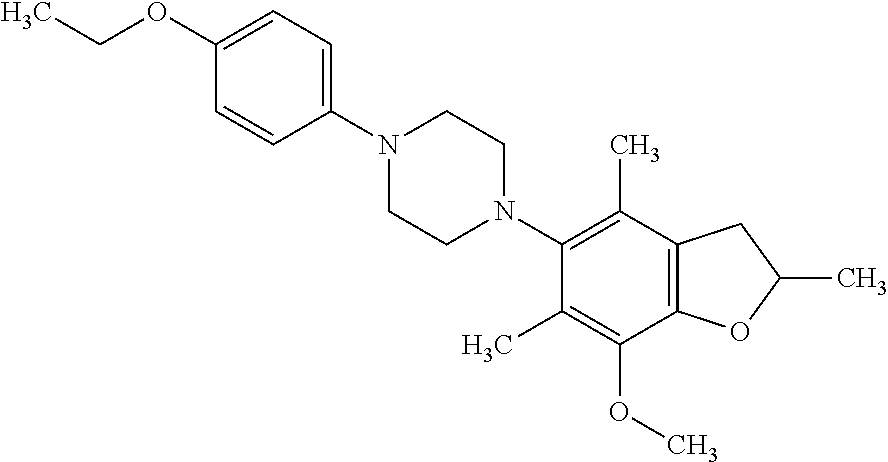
C1(OCC)=CC=C(N2CCN(C3=C(C)C4=C(C(OC)=C3C)OC(C)C4)CC2)C=C1
